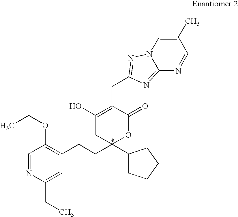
C12=NC(CC3=C(O)CC(CCC4=C(OCC)C=NC(CC)=C4)(C4CCCC4)OC3=O)=NN1C=C(C)C=N2
